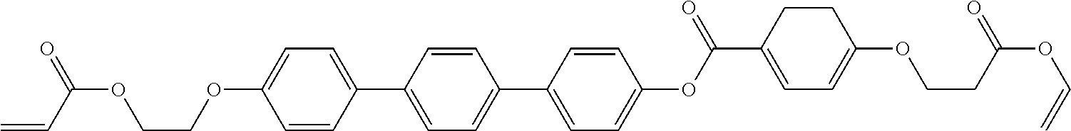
C1=CC(C2=CC=C(C3=CC=C(OC(=O)C4=CC=C(OCCC(OC=C)=O)CC4)C=C3)C=C2)=CC=C1OCCOC(C=C)=O
